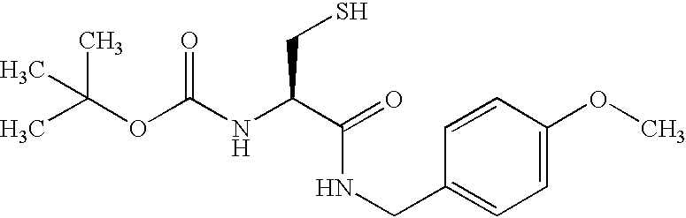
CC(OC(NC(C(NCC1=CC=C(OC)C=C1)=O)CS)=O)(C)C
